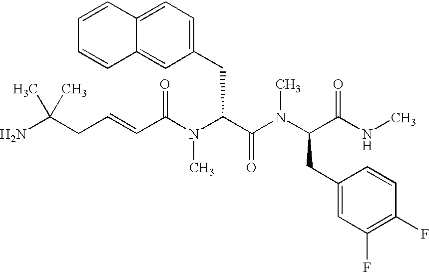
NC(CC=CC(N(C(C(N(C(C(NC)=O)CC1=CC(F)=C(F)C=C1)C)=O)CC1=CC=C2C(=C1)C=CC=C2)C)=O)(C)C
